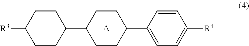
C1CC([R3])CCC1C1CCC(C2=CC=C([R4])C=C2)CC1.[A]
